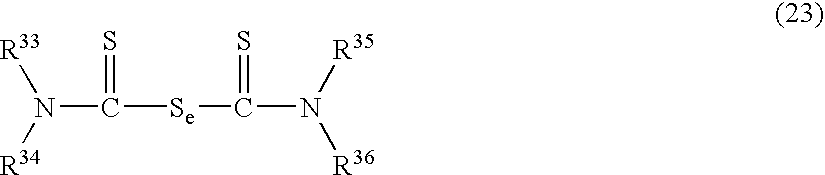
N(C([Se]C(N([R35])[R36])=S)=S)([R34])[R33]
